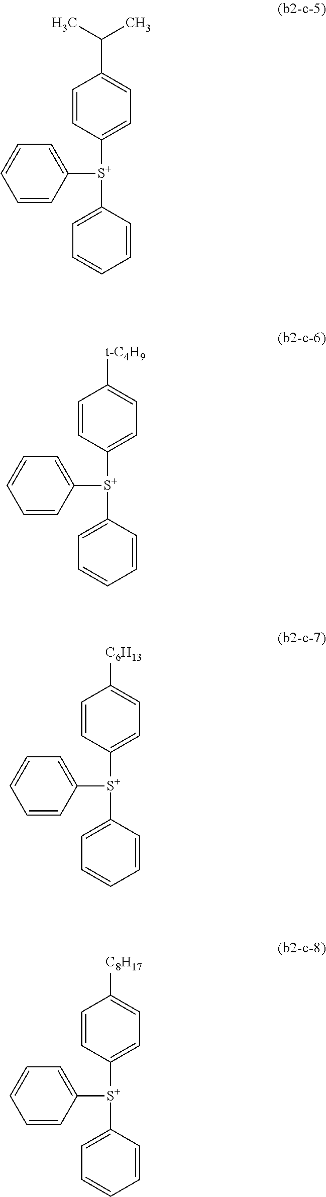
C1([S+](C2=CC=CC=C2)C2=CC=C(C(C)C)C=C2)=CC=CC=C1.C1([S+](C2=CC=CC=C2)C2=CC=C([t-C4H9])C=C2)=CC=CC=C1.C1([S+](C2=CC=CC=C2)C2=CC=C([C6H13])C=C2)=CC=CC=C1.C1([S+](C2=CC=CC=C2)C2=CC=C([C8H17])C=C2)=CC=CC=C1
